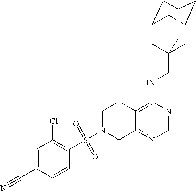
S(N1CC2=NC=NC(NCC34CC5CC(CC(C3)C5)C4)=C2CC1)(=O)(C1=C(Cl)C=C(C#N)C=C1)=O
